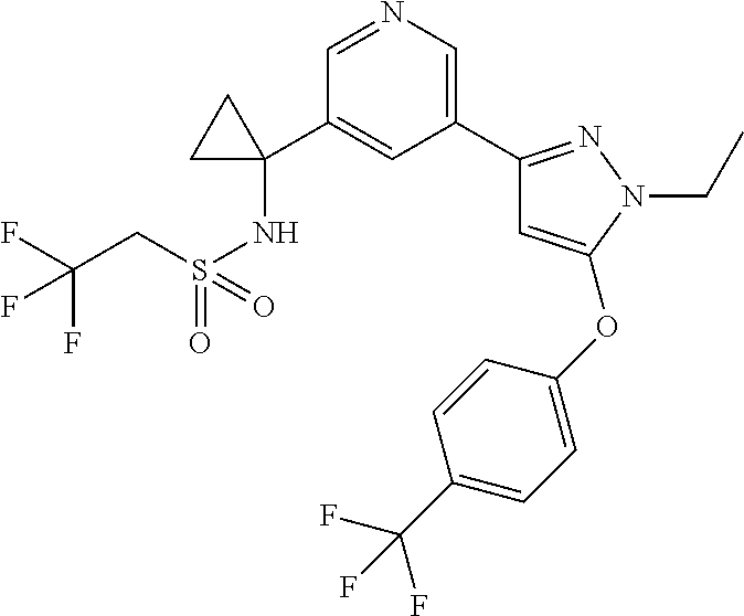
C1(C2(NS(CC(F)(F)F)(=O)=O)CC2)=CC(C2=NN(CC)C(OC3=CC=C(C(F)(F)F)C=C3)=C2)=CN=C1
